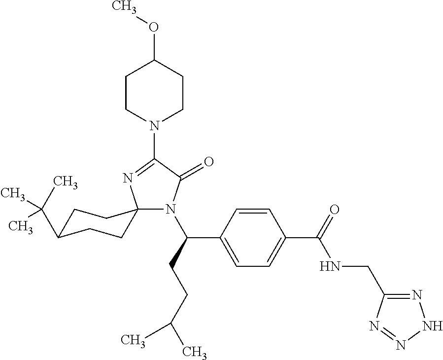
N1(C(CCC(C)C)C2=CC=C(C(=O)NCC3=NNN=N3)C=C2)C(=O)C(N2CCC(OC)CC2)=NC12CCC(C(C)(C)C)CC2
